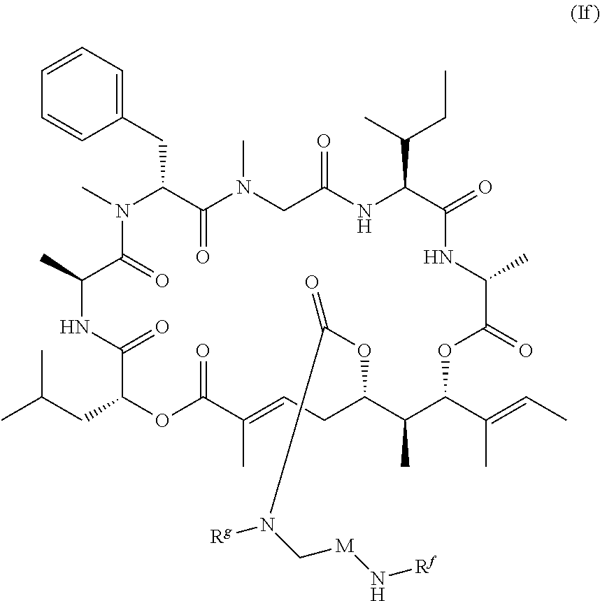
C1(CC2N(C)C(=O)C(C)NC(=O)C(CC(C)C)OC(=O)C(C)=CCC(OC(=O)N([Rg])C[M]N[Rf])C(C)C(C(=CC)C)OC(=O)C(C)NC(=O)C(C(C)CC)NC(=O)CN(C)C2=O)=CC=CC=C1
